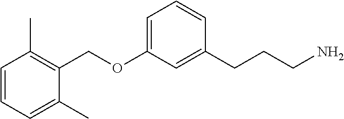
C1=C(OCC2=C(C)C=CC=C2C)C=C(CCCN)C=C1
